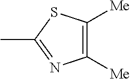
C1([Me])=C([Me])SC(C)=N1
